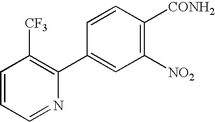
C1=CC=NC(C2=CC([NO2])=C([CONH2])C=C2)=C1[CF3]
